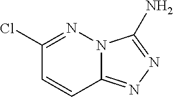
N12C(=NN=C1N)C=CC(Cl)=N2
